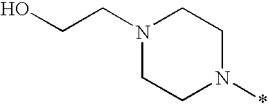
C1N(*)CCN(CCO)C1
